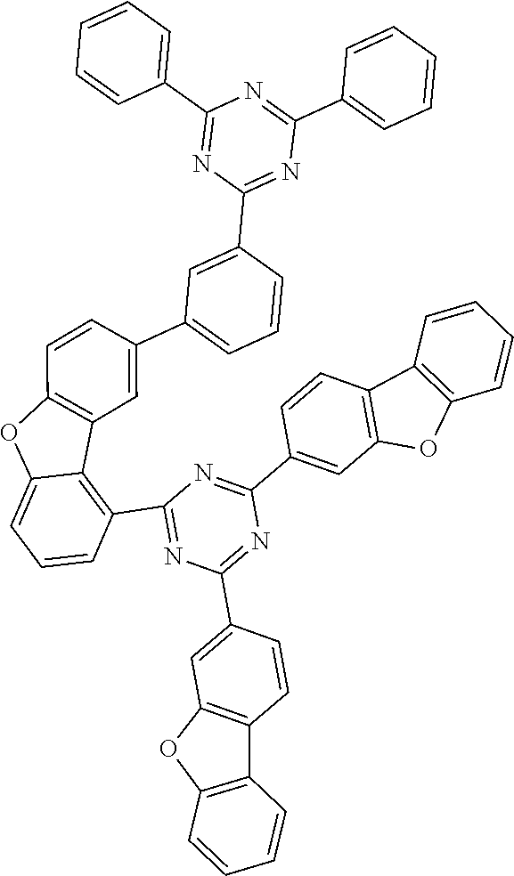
C1=CC2=C(C=C1C1=CC=CC(C3=NC(C4=CC=CC=C4)=NC(C4=CC=CC=C4)=N3)=C1)C1=C(C3=NC(C4=CC5=C(C=C4)C4=C(O5)C=CC=C4)=NC(C4=CC5=C(C=C4)C4=C(O5)C=CC=C4)=N3)C=CC=C1O2
